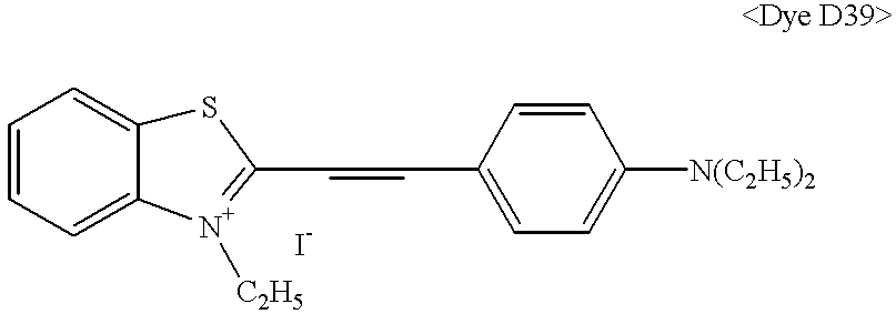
C1=CC(C=CC2=[N+]([C2H5])C3=CC=CC=C3S2)=CC=C1[N(C2H5)2]
